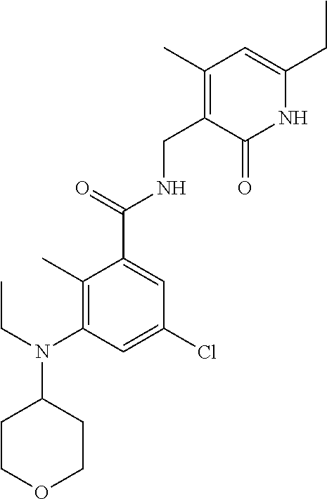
C1(C)=C(CNC(C2=CC(Cl)=CC(N(CC)C3CCOCC3)=C2C)=O)C(=O)NC(CC)=C1
